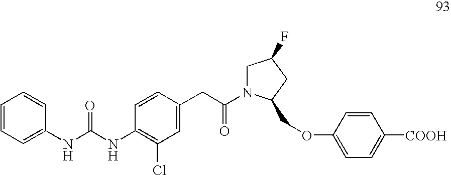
C1=CC=C(NC(NC2=C(Cl)C=C(CC(=O)N3CC(F)CC3COC3=CC=C([COOH])C=C3)C=C2)=O)C=C1
